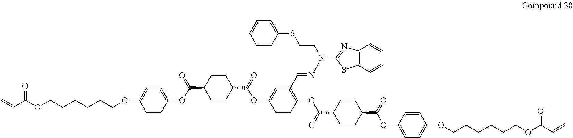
O(C1=CC=C(OC(C2CCC(C(=O)OC3=CC(C=NN(C4=NC5=C(S4)C=CC=C5)CCSC4=CC=CC=C4)=C(OC(C4CCC(C(=O)OC5=CC=C(OCCCCCCOC(C=C)=O)C=C5)CC4)=O)C=C3)CC2)=O)C=C1)CCCCCCOC(C=C)=O
